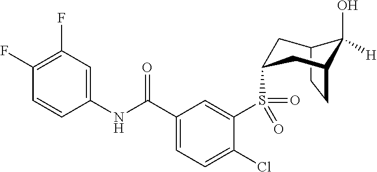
C12CCC(CC(S(C3=CC(C(NC4=CC(F)=C(F)C=C4)=O)=CC=C3Cl)(=O)=O)C1)C2(O)[H]
